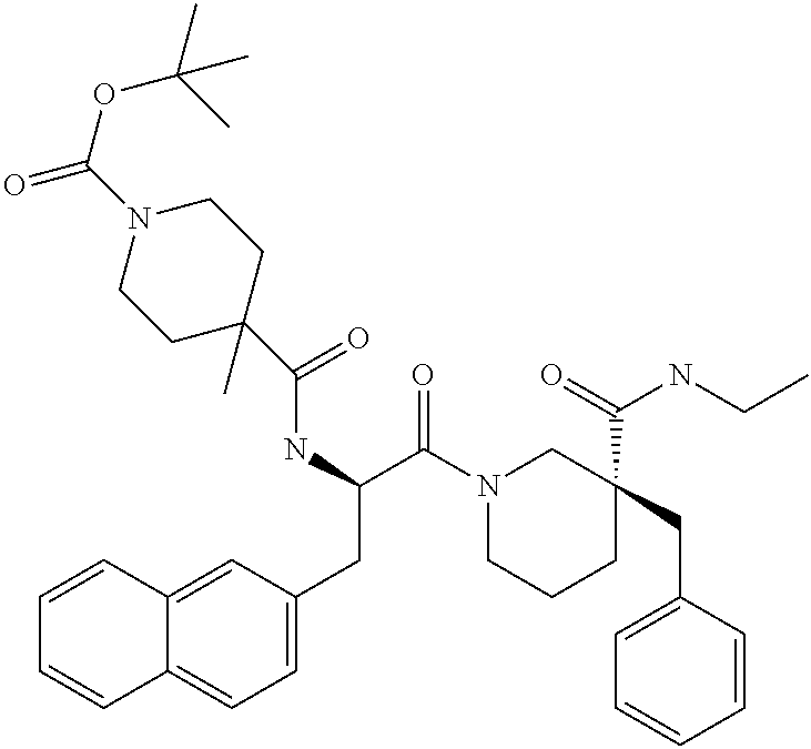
C12=CC(CC(C(N3CCCC(CC4=CC=CC=C4)(C(=O)NCC)C3)=O)NC(C3(C)CCN(C(=O)OC(C)(C)C)CC3)=O)=CC=C1C=CC=C2
